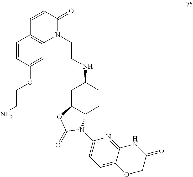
N(C1CC2C(CC1)N(C1=CC=C3C(=N1)NC(=O)CO3)C(=O)O2)CCN1C(=O)C=CC2=C1C=C(OCCN)C=C2
